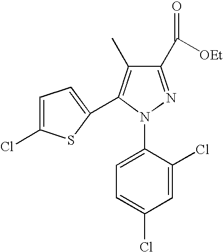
C1(C([OEt])=O)=NN(C2=CC=C(Cl)C=C2Cl)C(C2=CC=C(Cl)S2)=C1C
